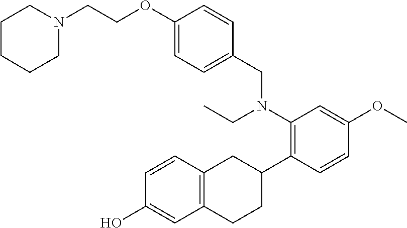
C1CN(CCOC2=CC=C(CN(C3=C(C4CC5=C(CC4)C=C(O)C=C5)C=CC(OC)=C3)CC)C=C2)CCC1
